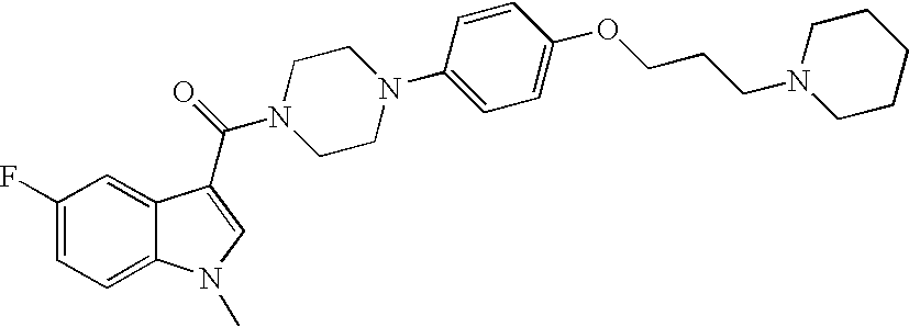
C1=C2C(=CC(F)=C1)C(C(N1CCN(C3=CC=C(OCCCN4CCCCC4)C=C3)CC1)=O)=CN2C
